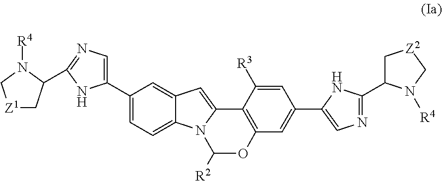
C1(C2=CN=C(C3C[Z1]CN3[R4])N2)=CC=C2C(=C1)C=C1N2C([R2])OC2=C1C([R3])=CC(C1=CN=C(C3C[Z2]CN3[R4])N1)=C2
